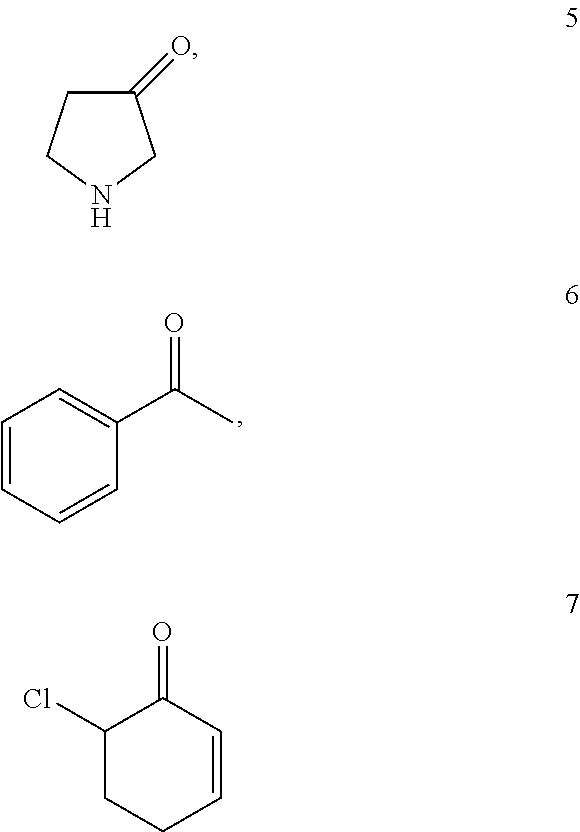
C1=CC=CC(C(C)=O)=C1.C1C(=O)CNC1.C1(Cl)CCC=CC1=O
